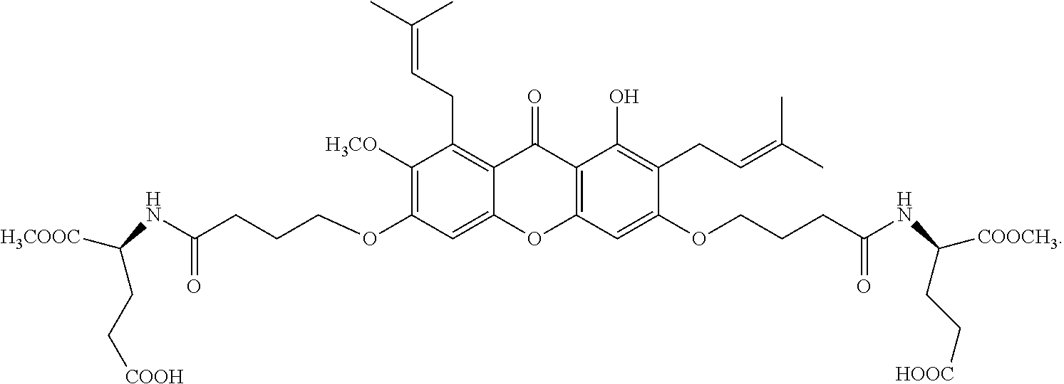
C1([H3CO])=C(OCCCC(NC(CC[COOH])[H3COOC])=O)C=C2C(=C1CC=C(C)C)C(=O)C1=C(O2)C=C(OCCCC(NC(CC[HOOC])[COOCH3])=O)C(CC=C(C)C)=C1O
